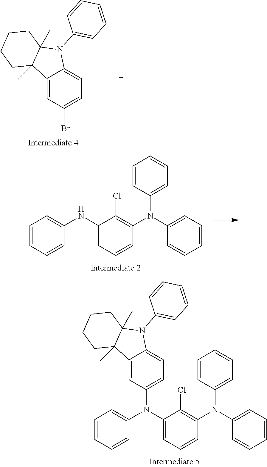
C1=CC=CC(NC2=CC=CC(N(C3=CC=CC=C3)C3=CC=CC=C3)=C2Cl)=C1.C1=CC=CC(N(C2=CC=CC(N(C3=CC=CC=C3)C3=CC=CC=C3)=C2Cl)C2=CC=C3C(=C2)C2(C)C(C)(N3C3=CC=CC=C3)CCCC2)=C1.BrC1=CC=C2C(=C1)C1(C)C(C)(N2C2=CC=CC=C2)CCCC1
